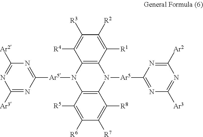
C1([R6])=C([R5])C2=C(C([R8])=C1[R7])N([Ar5]C1=NC([Ar3])=NC([Ar2])=N1)C1=C(N2[Ar5]C2=NC([Ar2])=NC([Ar3])=N2)C([R4])=C([R3])C([R2])=C1[R1]
